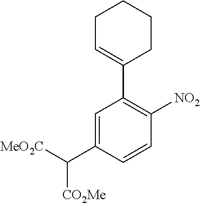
[CO2Me]C([MeO2C])C1=CC(C2=CCCCC2)=C([NO2])C=C1
